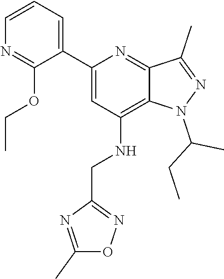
C(CC)(C)N1C2=C(NCC3=NOC(C)=N3)C=C(C3=CC=CN=C3OCC)N=C2C(C)=N1
